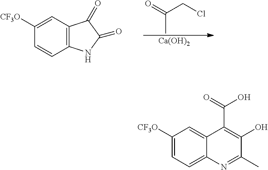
O=C(CCl)C.[Ca(OH)2].C12=C(C=C([CF3O])C=C1)C(=O)C(=O)N2.C1([CF3O])=CC=C2C(=C1)C(C(=O)O)=C(O)C(C)=N2
